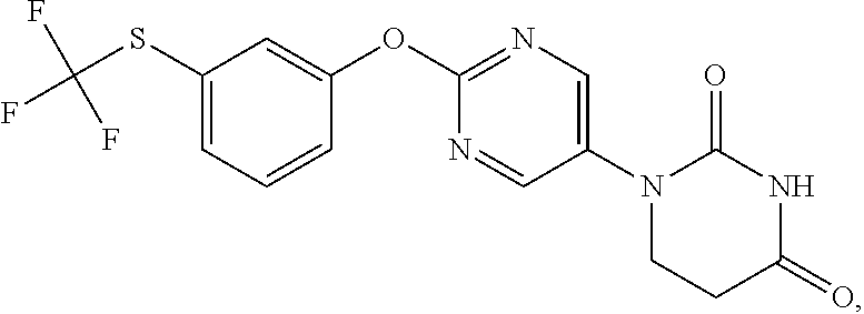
C1(SC(F)(F)F)=CC=CC(OC2=NC=C(N3CCC(=O)NC3=O)C=N2)=C1
